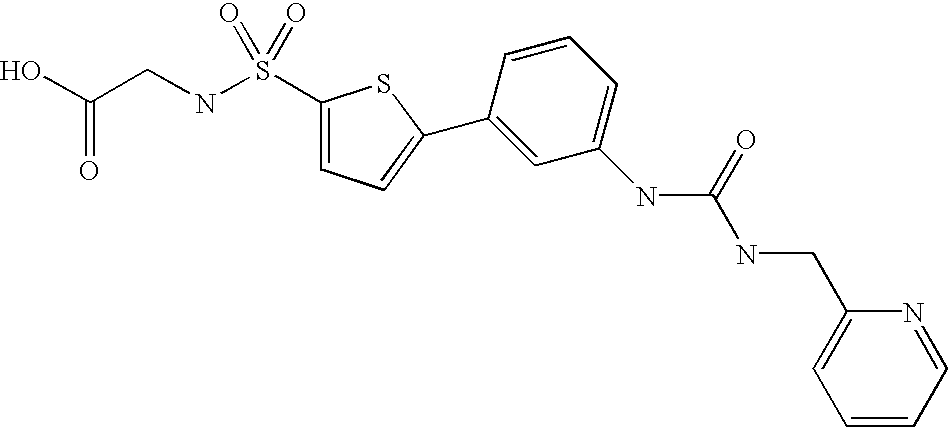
OC(CNS(C1=CC=C(C2=CC(NC(NCC3=CC=CC=N3)=O)=CC=C2)S1)(=O)=O)=O
